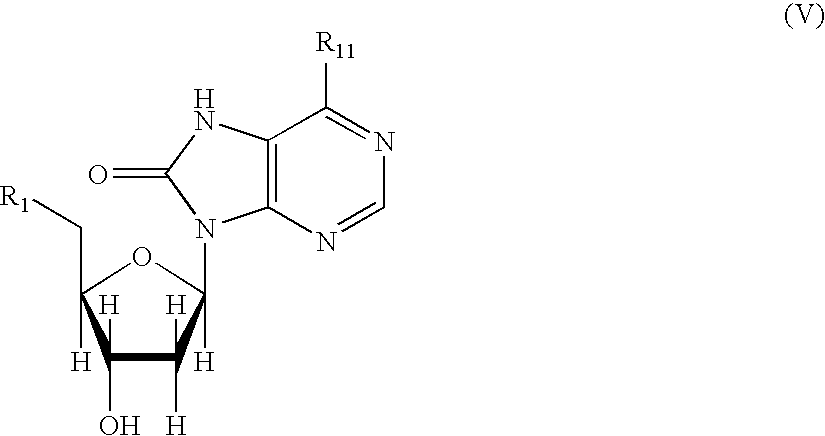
C12=C(N=CN=C1[R11])N(C1([H])C([H])([H])C([H])(O)C([H])(C[R1])O1)C(=O)N2
